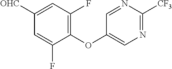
C1(OC2=C(F)C=C([OHC])C=C2F)=CN=C([CF3])N=C1
